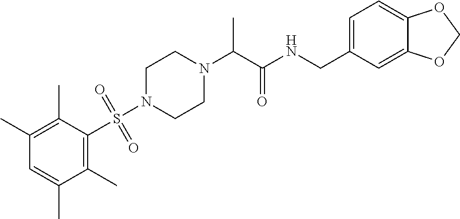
C1(C)=C(S(N2CCN(C(C(NCC3=CC=C4C(=C3)OCO4)=O)C)CC2)(=O)=O)C(C)=C(C)C=C1C
